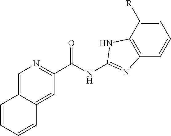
C1=C2C(=CC(C(NC3=NC4=C(C([R])=CC=C4)N3)=O)=N1)C=CC=C2
